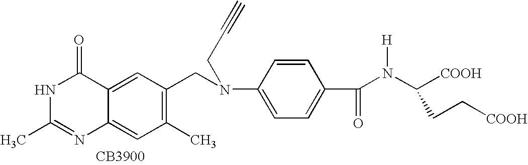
N1C(C)=NC2=CC(C)=C(CN(C3=CC=C(C(N(C([COOH])CC[COOH])[H])=O)C=C3)CC#C)C=C2C1=O.[CB3900]
